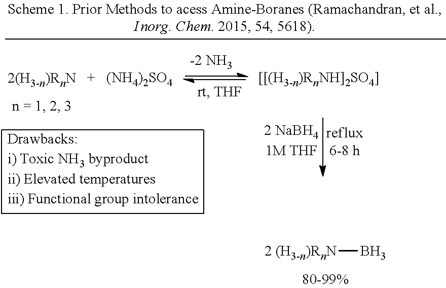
[2 (H3-n)RnN]B.[(NH4)2SO4]
